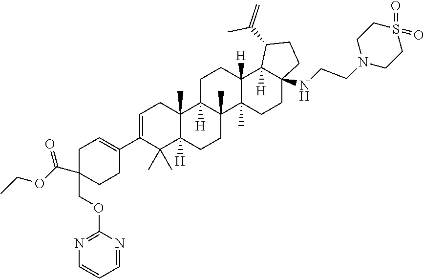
C1C2([H])C(C)(C3(C)C([H])(C1)C1([H])C(NCCN4CCS(=O)(=O)CC4)(CC3)CCC1C(=C)C)CCC1([H])C2(C)CC=C(C2=CCC(COC3=NC=CC=N3)(C(OCC)=O)CC2)C1(C)C
